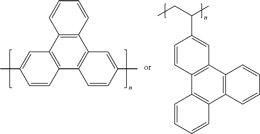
C12=C(C=CC=C1)C1=C(C3=C2C=C(C)C=C3)C=CC(C)=C1.C1=CC2=C(C=C1C(CC)C)C1=C(C3=C2C=CC=C3)C=CC=C1
